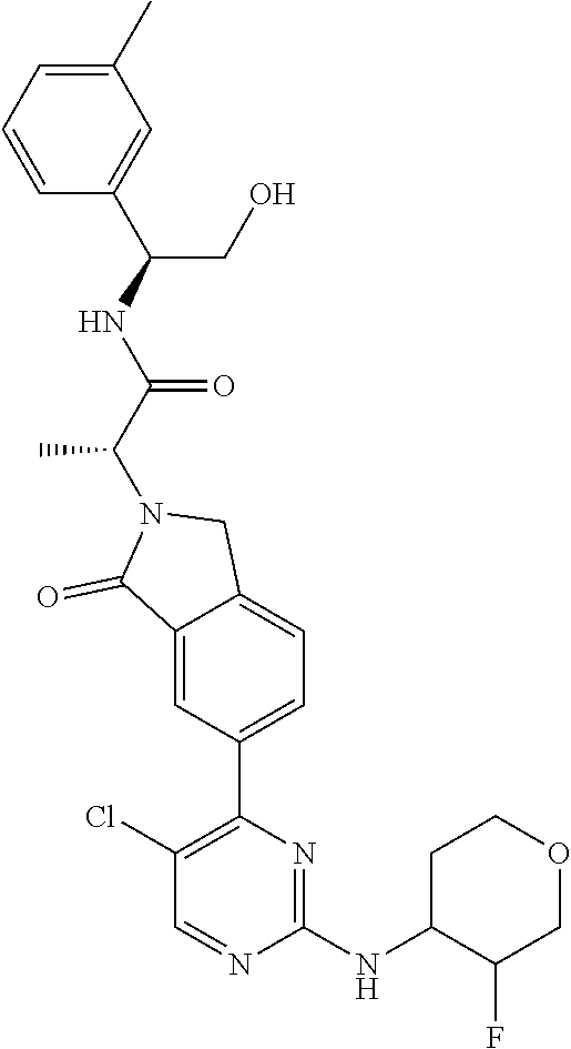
C1=CC=C(C)C=C1C(CO)NC(C(N1C(=O)C2=CC(C3=C(Cl)C=NC(NC4C(F)COCC4)=N3)=CC=C2C1)C)=O
